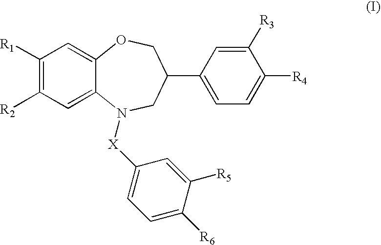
C1([R1])=C([R2])C=C2C(=C1)OCC(C1=CC=C([R4])C([R3])=C1)CN2[X]C1=CC=C([R6])C([R5])=C1
